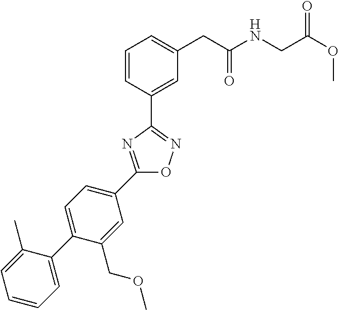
C1=CC(C2=NOC(C3=CC=C(C4=CC=CC=C4C)C(COC)=C3)=N2)=CC(CC(NCC(=O)OC)=O)=C1
